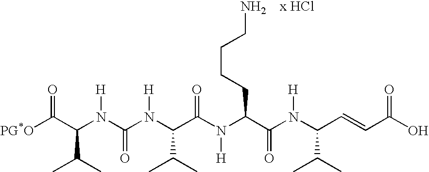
NCCCCC(C(N(C(C=CC(O)=O)C(C)C)[H])=O)N([H])C(C(N(C(N(C(C([PG*O])=O)C(C)C)[H])=O)[H])C(C)C)=O.[x HCl]
